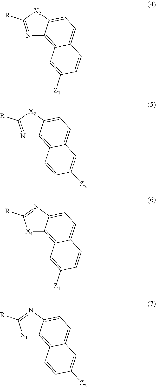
N1=C([R])[X2]C2=CC=C3C(=C12)C=CC([Z2])=C3.N1=C([R])[X2]C2=CC=C3C(=C12)C=C([Z1])C=C3.[X1]1C2=C3C(=CC=C2N=C1[R])C=CC([Z1])=C3.[X1]1C2=C3C(=CC=C2N=C1[R])C=C([Z2])C=C3
